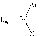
[M]([Lm])([Ar1])[X]
